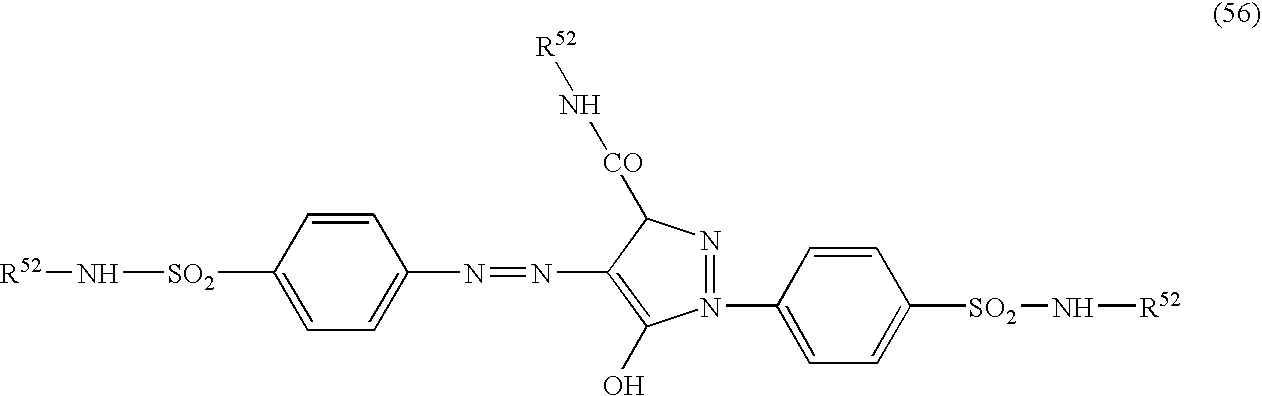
N(=NC1=C(O)N(C2=CC=C([SO2]N[R52])C=C2)=NC1[CO]N[R52])C1=CC=C([SO2]N[R52])C=C1
